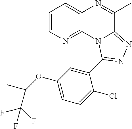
C1=CN=C2C(=C1)N=C(C)C1=NN=C(C3=CC(OC(C)C(F)(F)F)=CC=C3Cl)N21
